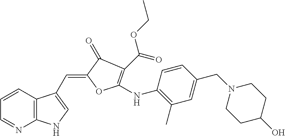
C1=CC2=C(N=C1)NC=C2C=C1C(=O)C(C(OCC)=O)=C(NC2=C(C)C=C(CN3CCC(O)CC3)C=C2)O1
